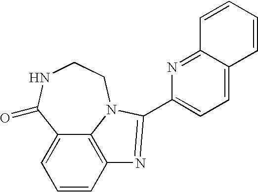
C1=CC2=C3C(=C1)C(=O)NCCN3C(C1=CC=C3C(=N1)C=CC=C3)=N2
